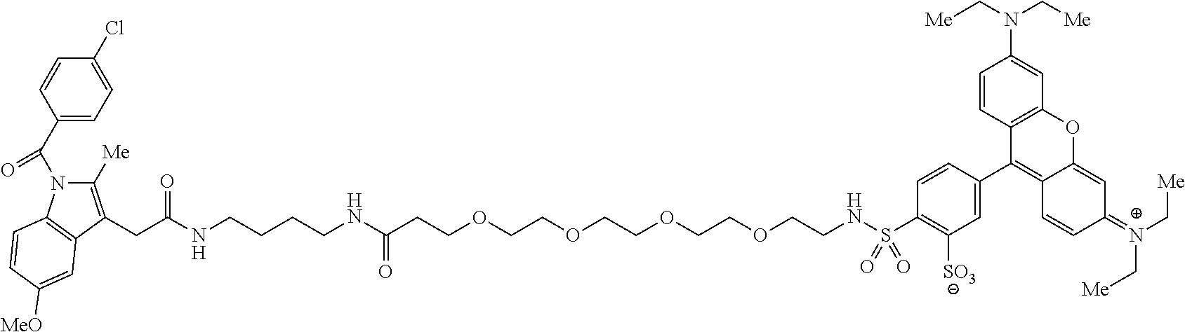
C1(S(NCCOCCOCCOCCOCCC(NCCCCNC(CC2=C([Me])N(C(C3=CC=C(Cl)C=C3)=O)C3=C2C=C([MeO])C=C3)=O)=O)(=O)=O)=C([SO3])C=C(C2=C3C(=CC(=[N+](C[Me])C[Me])C=C3)OC3=C2C=CC(N(C[Me])C[Me])=C3)C=C1
